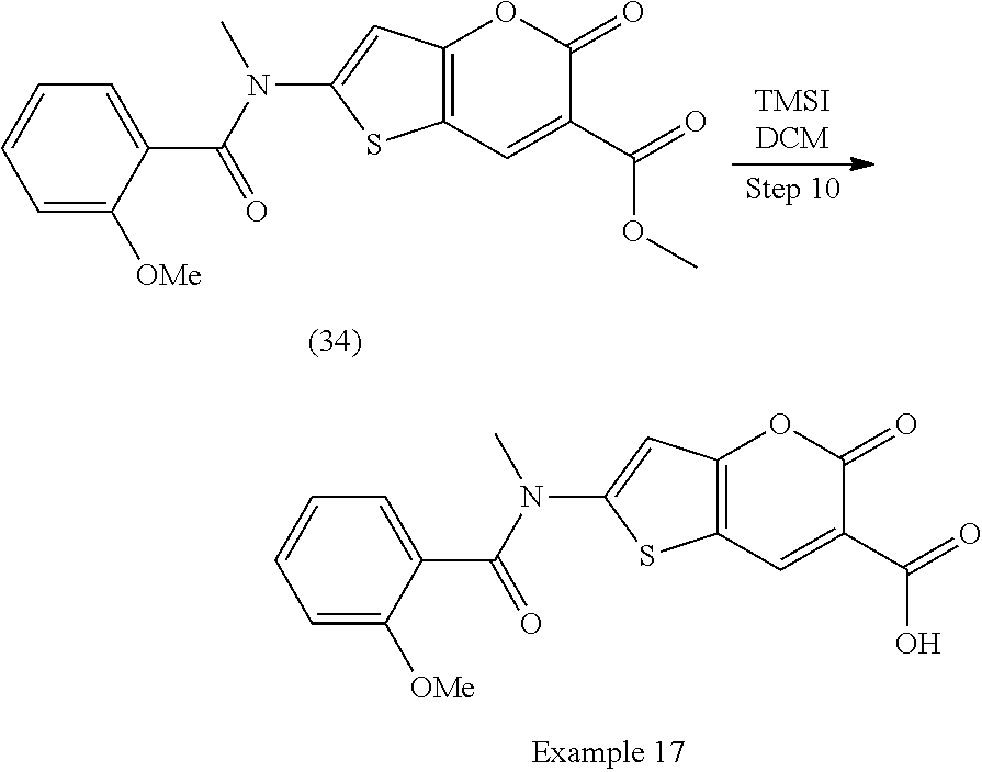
C12=C(C=C(C(=O)OC)C(=O)O1)SC(N(C(=O)C1=CC=CC=C1[OMe])C)=C2.C12=C(C=C(C(=O)O)C(=O)O1)SC(N(C(=O)C1=CC=CC=C1[OMe])C)=C2
